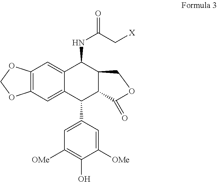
C12=C(C=C3C(=C1)C(NC(=O)C[X])C1C(C3C3=CC([OMe])=C(O)C([OMe])=C3)C(=O)OC1)OCO2
